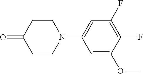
C1CC(=O)CCN1C1=CC(F)=C(F)C(OC)=C1
